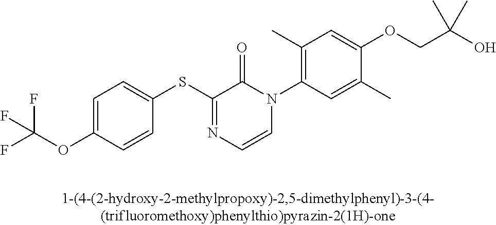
FC(OC1=CC=C(SC2=NC=CN(C3=C(C)C=C(OCC(O)(C)C)C(C)=C3)C2=O)C=C1)(F)F
